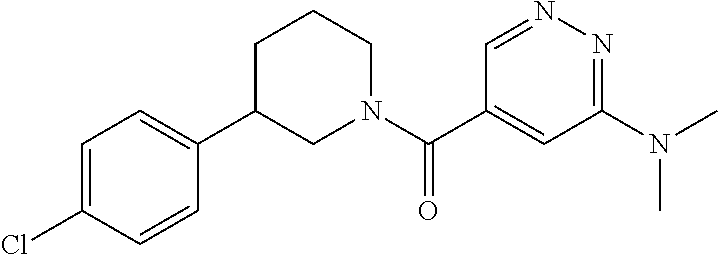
C1=C(Cl)C=CC(C2CN(C(C3=CC(N(C)C)=NN=C3)=O)CCC2)=C1
